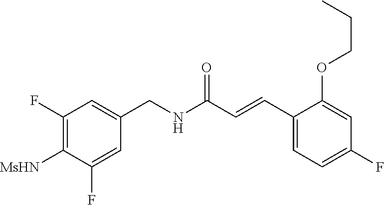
C1=C(F)C([MsHN])=C(F)C=C1CNC(C=CC1=CC=C(F)C=C1OCCC)=O
